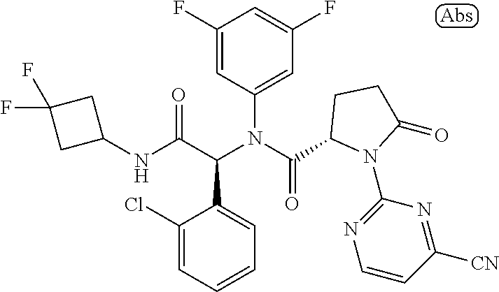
N(C(C(N(C(=O)C1N(C2=NC=CC([CN])=N2)C(=O)CC1)C1=CC(F)=CC(F)=C1)C1=CC=CC=C1Cl)=O)C1CC(F)(F)C1
